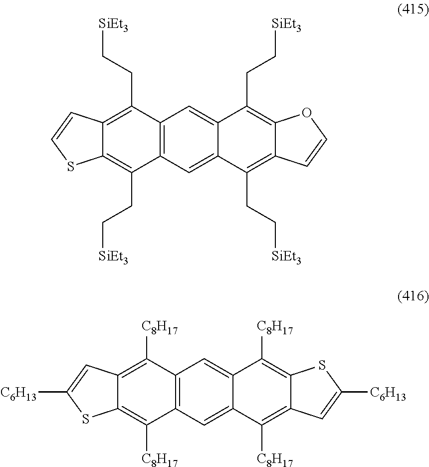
C12=C(C=C3C(=C1)C(CC[SiEt3])=C1C(=C3CC[SiEt3])C=CO1)C(CC[SiEt3])=C1C(=C2CC[SiEt3])C=CS1.C12=C(C=C3C(=C1)C([C8H17])=C1C(=C3[C8H17])C=C([C6H13])S1)C([C8H17])=C1C(=C2[C8H17])C=C([C6H13])S1
